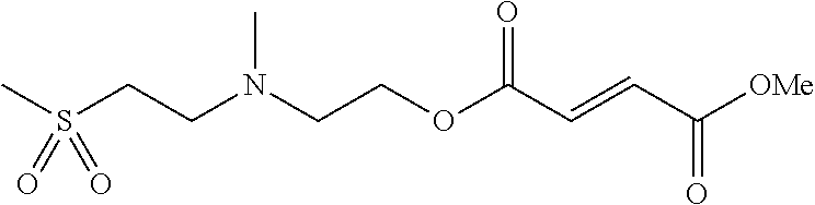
C(N(CCOC(C=CC([OMe])=O)=O)C)CS(C)(=O)=O
